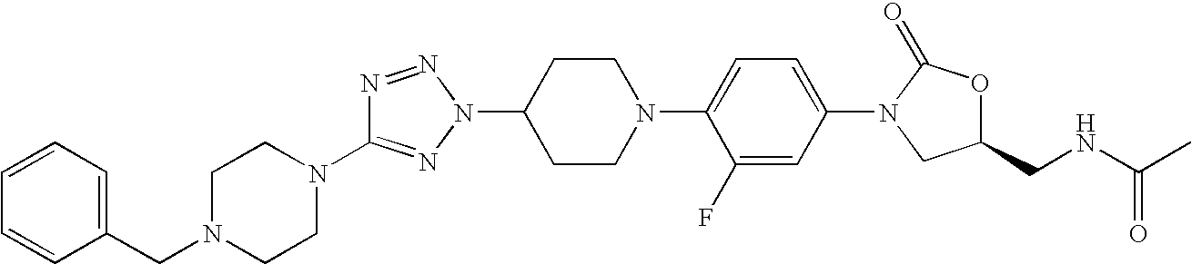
N1=NN(C2CCN(C3=CC=C(N4CC(CNC(C)=O)OC4=O)C=C3F)CC2)N=C1N1CCN(CC2=CC=CC=C2)CC1
